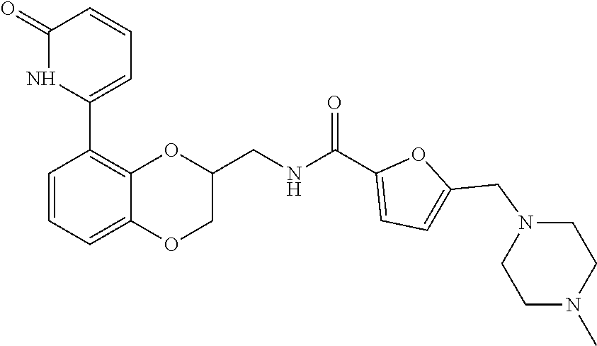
N1(CC2=CC=C(C(NCC3OC4=C(C5=CC=CC(=O)N5)C=CC=C4OC3)=O)O2)CCN(C)CC1
